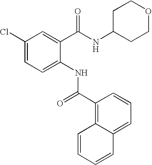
C1(C(=O)NC2=CC=C(Cl)C=C2C(NC2CCOCC2)=O)=C2C(=CC=C1)C=CC=C2
